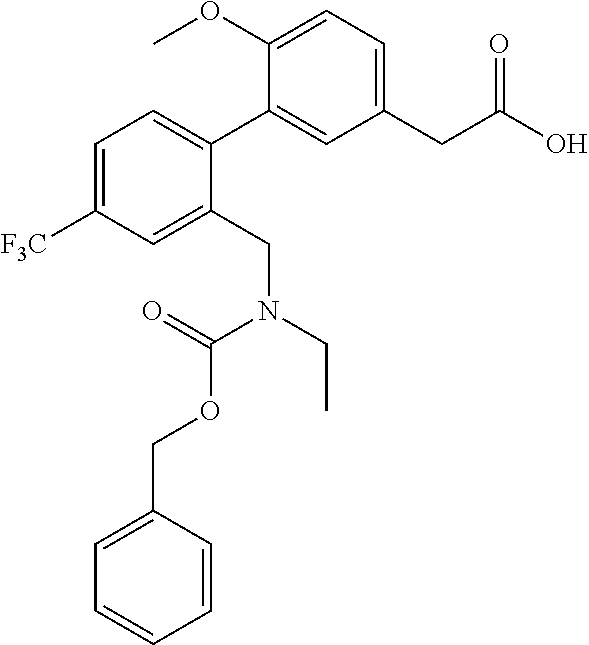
C1(CC(O)=O)=CC=C(OC)C(C2=CC=C([F3C])C=C2CN(C(=O)OCC2=CC=CC=C2)CC)=C1
